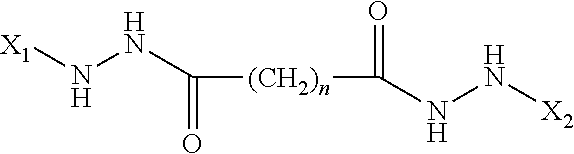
[(CH2)n](C(=O)NN[X2])C(NN[X1])=O
